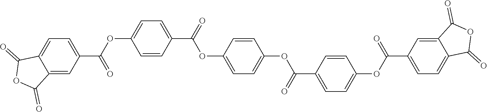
C1(C(=O)OC2=CC=C(OC(=O)C3=CC=C(OC(=O)C4=CC=C5C(=C4)C(=O)OC5=O)C=C3)C=C2)=CC=C(OC(C2=CC=C3C(=C2)C(=O)OC3=O)=O)C=C1
